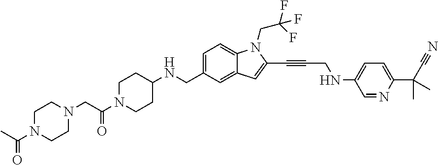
C1=C(CNC2CCN(C(CN3CCN(C(=O)C)CC3)=O)CC2)C=C2C(=C1)N(CC(F)(F)F)C(C#CCNC1=CC=C(C(C#N)(C)C)N=C1)=C2
